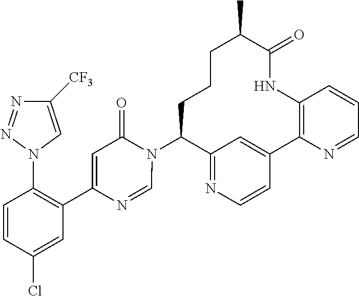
C12=NC=CC(=C1)C1=C(NC(=O)C(C)CCCC2N2C(=O)C=C(C3=C(N4C=C([CF3])N=N4)C=CC(Cl)=C3)N=C2)C=CC=N1
